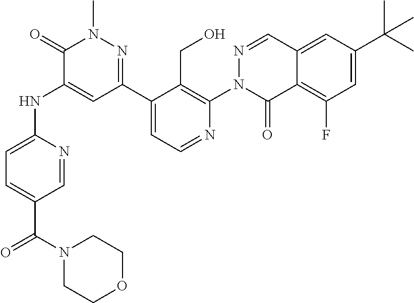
O=C(N1CCOCC1)C1=CC=C(NC2=CC(C3=CC=NC(N4C(=O)C5=C(F)C=C(C(C)(C)C)C=C5C=N4)=C3CO)=NN(C)C2=O)N=C1
